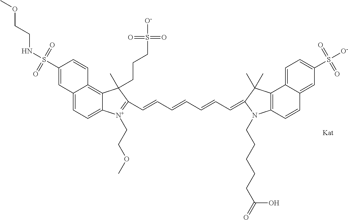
C1(S(NCCOC)(=O)=O)=CC2=CC=C3C(=C2C=C1)C(C)(CCCS(=O)(=O)[O-])C(C=CC=CC=CC=C1C(C)(C)C2=C(C=CC4=CC(S([O-])(=O)=O)=CC=C24)N1CCCCCC(=O)O)=[N+]3CCOC
